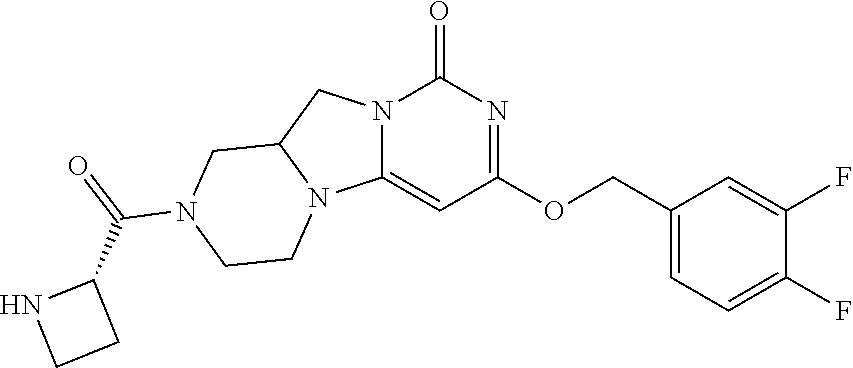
C1(COC2=NC(=O)N3C(=C2)N2C(C3)CN(C(=O)C3NCC3)CC2)=CC=C(F)C(F)=C1
